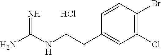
Cl.NC(NCCC1=CC(Cl)=C(Br)C=C1)=N
